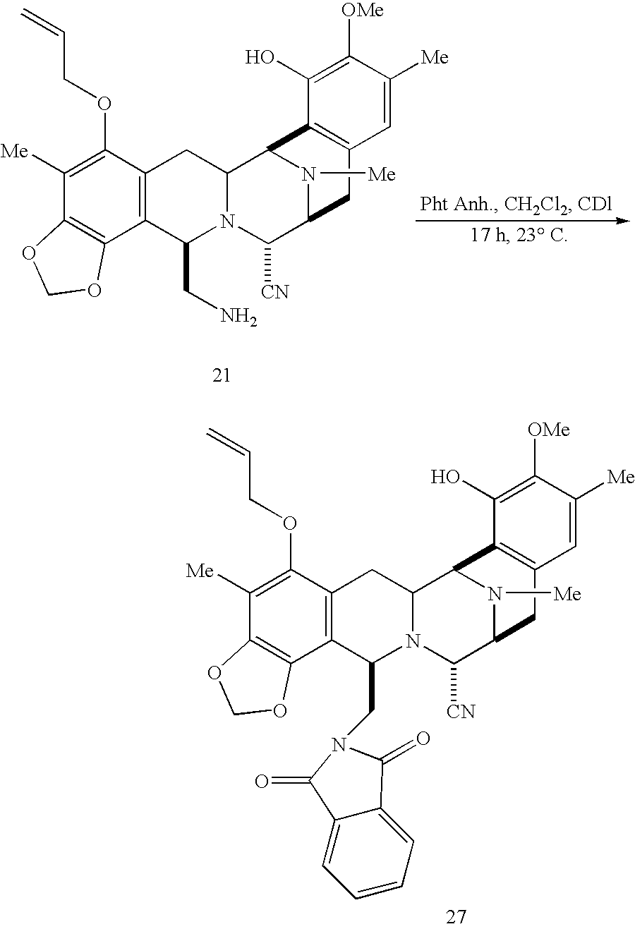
C12=C(C(OCC=C)=C([Me])C3=C1OCO3)CC1N(C2CN)C([CN])C2N([Me])C1C1=C(C2)C=C([Me])C([OMe])=C1O.C12=C(C(OCC=C)=C([Me])C3=C1OCO3)CC1N(C2CN2C(=O)C3=CC=CC=C3C2=O)C([CN])C2N([Me])C1C1=C(C2)C=C([Me])C([OMe])=C1O
